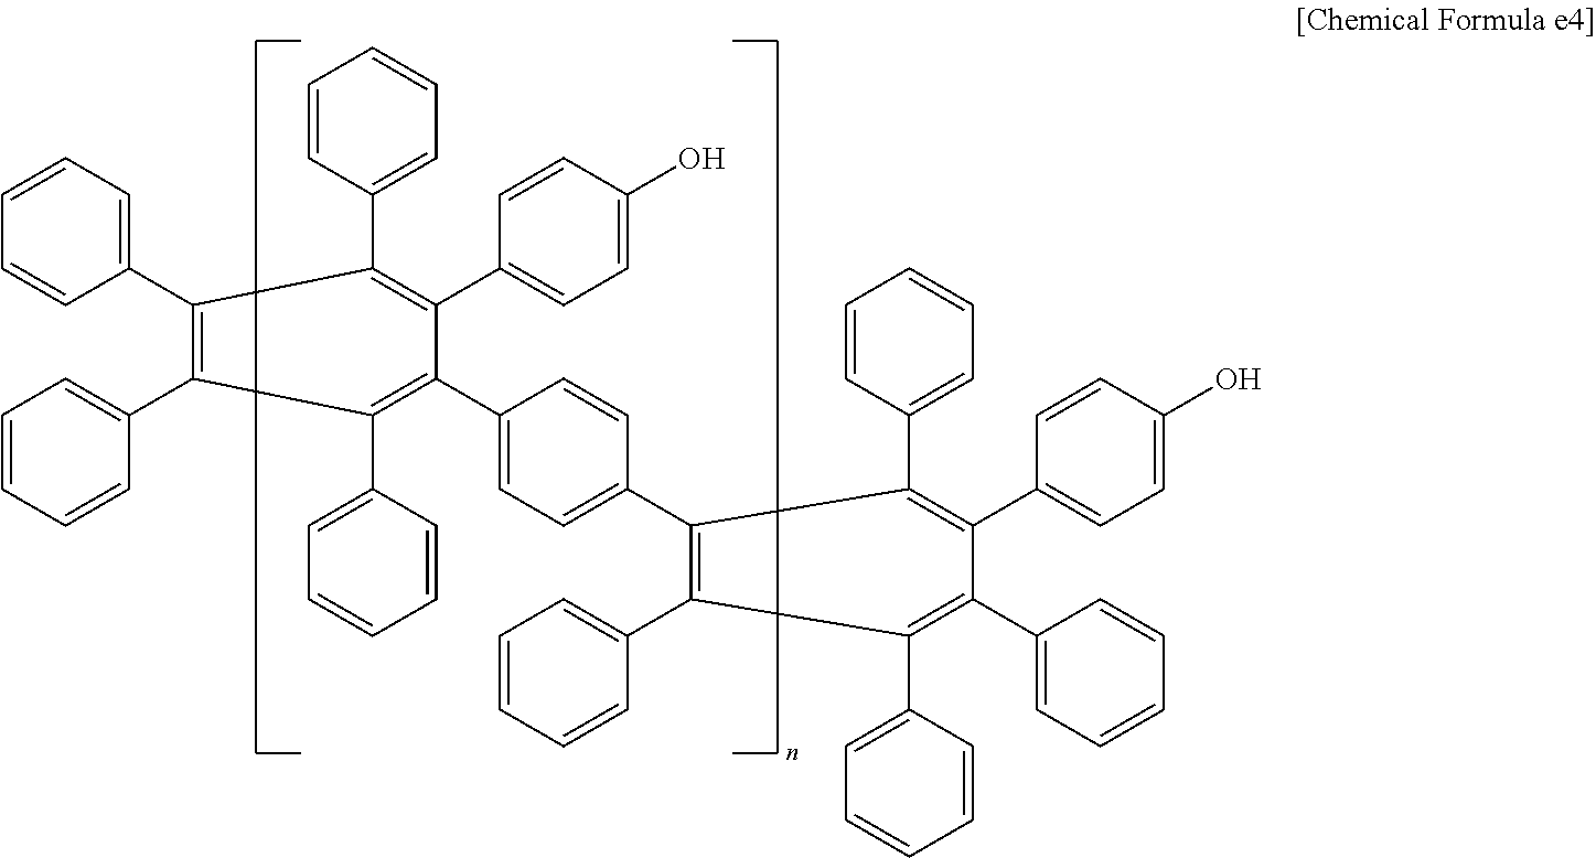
C1(C2=CC=CC=C2)=C(C2=CC=CC=C2)C(C2=CC=CC=C2)=C(C2=CC=C(C3=C(C4=CC=CC=C4)C(C4=CC=CC=C4)=C(C4=CC=CC=C4)C(C4=CC=C(O)C=C4)=C3C3=CC=CC=C3)C=C2)C(C2=CC=C(O)C=C2)=C1C1=CC=CC=C1
